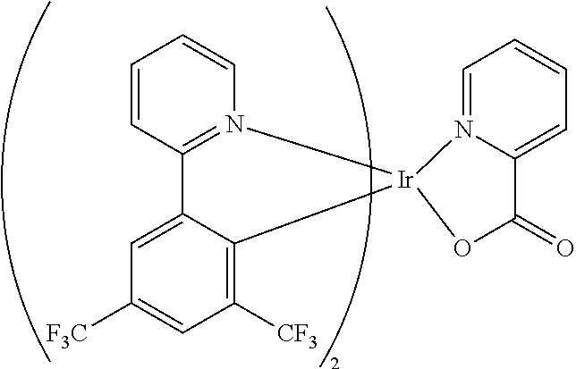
C1=CC2=N(C=C1)[Ir]1(C3=C([CF3])C=C([F3C])C=C23)N2=CC=CC=C2C(=O)O1
